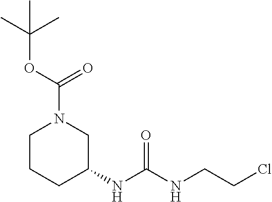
C1CCC(NC(NCCCl)=O)CN1C(OC(C)(C)C)=O
